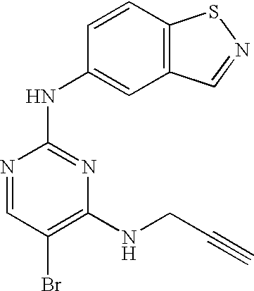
N1=CC(Br)=C(NCC#C)N=C1NC1=CC2=C(C=C1)SN=C2
